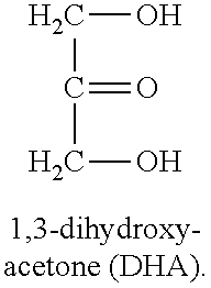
C(C(=O)CO)O
